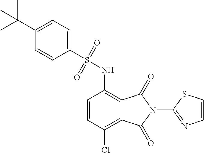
C1=CC(Cl)=C2C(=C1NS(=O)(=O)C1=CC=C(C(C)(C)C)C=C1)C(=O)N(C1=NC=CS1)C2=O
